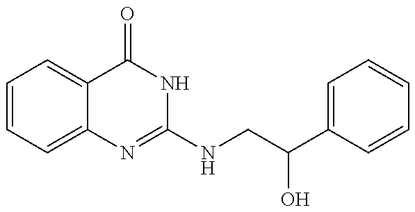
C1=CC=C2C(=C1)C(=O)NC(NCC(O)C1=CC=CC=C1)=N2
